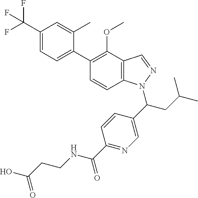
C1(C(F)(F)F)=CC=C(C2=C(OC)C3=C(C=C2)N(C(C2=CN=C(C(NCCC(O)=O)=O)C=C2)CC(C)C)N=C3)C(C)=C1
